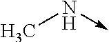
CN->C
